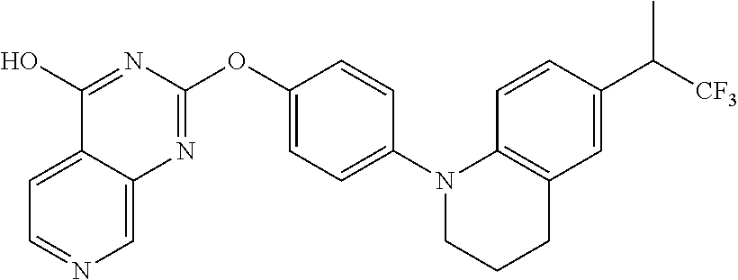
C1=C2C(=CN=C1)N=C(OC1=CC=C(N3CCCC4=C3C=CC(C([CF3])C)=C4)C=C1)N=C2O
